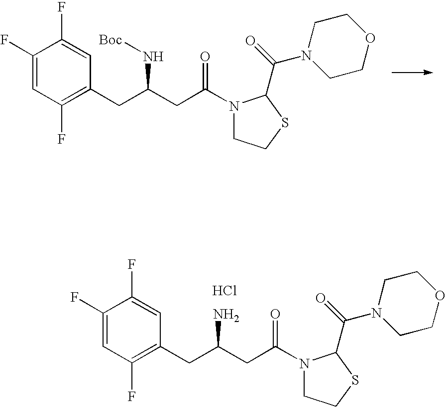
C1=C(F)C(F)=CC(CC(N[Boc])CC(=O)N2CCSC2C(=O)N2CCOCC2)=C1F.C1=C(F)C(F)=CC(CC(N)CC(=O)N2CCSC2C(=O)N2CCOCC2)=C1F.Cl
